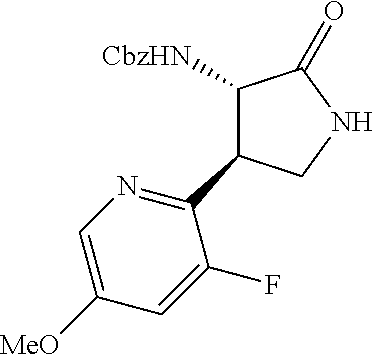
C1(C2C([CbzHN])C(=O)NC2)=NC=C([MeO])C=C1F
